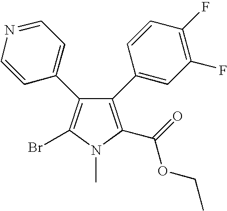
C1(C2=CC(F)=C(F)C=C2)=C(C(=O)OCC)N(C)C(Br)=C1C1=CC=NC=C1
